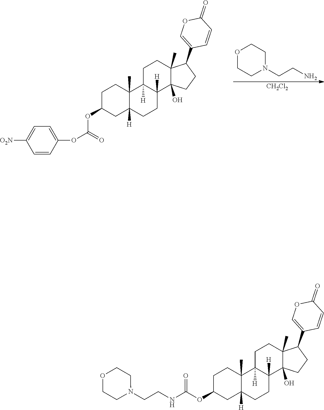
C1C(OC(=O)OC2=CC=C([O2N])C=C2)CC2([H])C(C)(C1)C1([H])C([H])(CC2)C2(O)C(C)(CC1)C(C1=COC(=O)C=C1)CC2.[CH2Cl2].NCCN1CCOCC1.C1C(OC(NCCN2CCOCC2)=O)CC2([H])C(C)(C1)C1([H])C([H])(CC2)C2(O)C(C)(CC1)C(C1=COC(=O)C=C1)CC2
